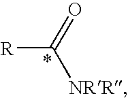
[R]C(=O)[NRR]
